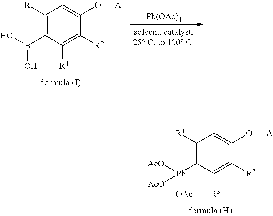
[Pb(OAc)4].C1([R1])=C(B(O)O)C([R4])=C([R2])C(O[A])=C1.C1([R1])=C([Pb]([AcO])([OAc])[AcO])C([R3])=C([R2])C(O[A])=C1
